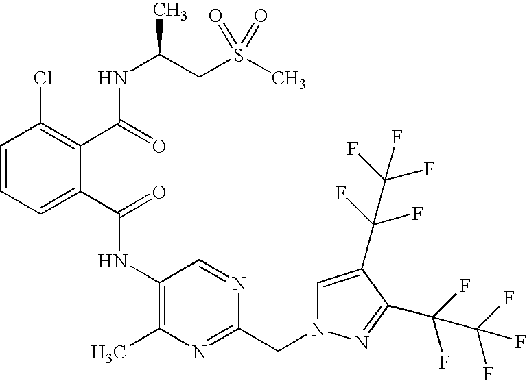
C1=CC=C(C(=O)NC2=C(C)N=C(CN3C=C(C(F)(F)C(F)(F)F)C(C(F)(F)C(F)(F)F)=N3)N=C2)C(C(=O)NC(CS(C)(=O)=O)C)=C1Cl
